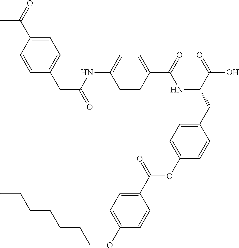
C1=CC(C(=O)NC(CC2=CC=C(OC(C3=CC=C(OCCCCCCC)C=C3)=O)C=C2)C(=O)O)=CC=C1NC(CC1=CC=C(C(=O)C)C=C1)=O
